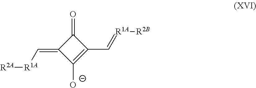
C1(=O)C(=C[R1A][R2A])C([O-])=C1C=[R1A][R2B]
